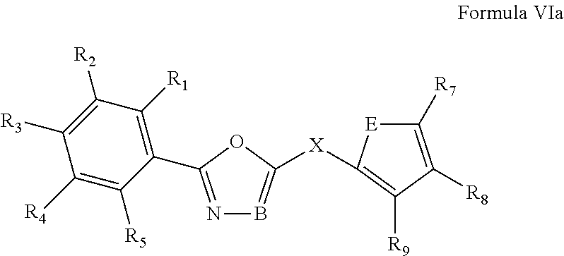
C1([R5])=C([R4])C([R3])=C([R2])C([R1])=C1C1=NB=C([X]C2=C([R9])C([R8])=C([R7])[E]2)O1
